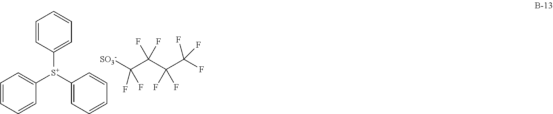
C1=CC=CC([S+](C2=CC=CC=C2)C2=CC=CC=C2)=C1.[SO3-]C(C(C(C(F)(F)F)(F)F)(F)F)(F)F
